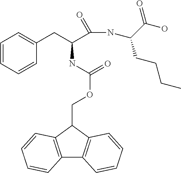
C12=C(C(COC(=O)NC(CC3=CC=CC=C3)C(NC(C(O)=O)CCCC)=O)C3=C1C=CC=C3)C=CC=C2
